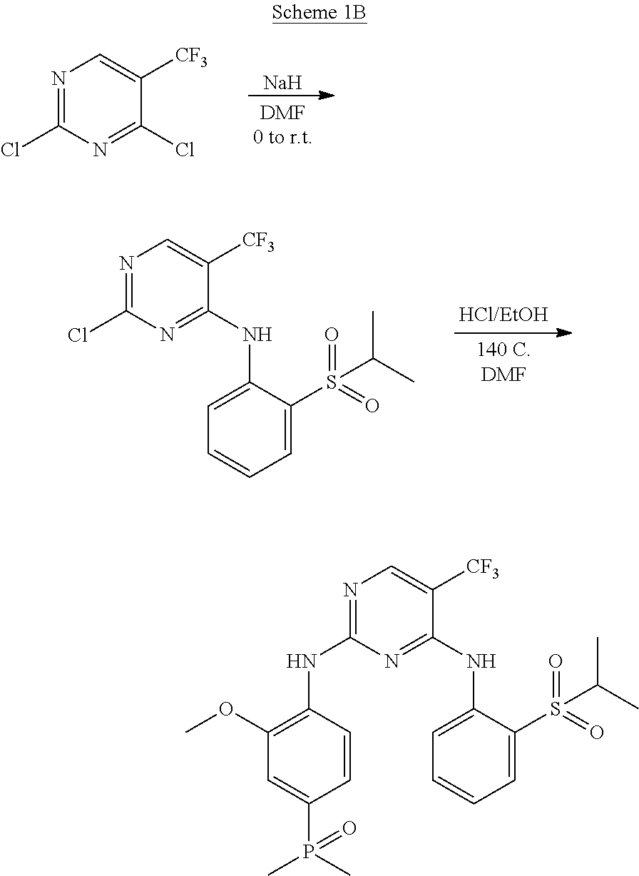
N1=C(Cl)N=C(NC2=CC=CC=C2S(C(C)C)(=O)=O)C([CF3])=C1.N1=C(Cl)N=C(Cl)C([CF3])=C1.[Na].N1=C(NC2=C(OC)C=C(P(C)(C)=O)C=C2)N=C(NC2=CC=CC=C2S(C(C)C)(=O)=O)C([CF3])=C1
